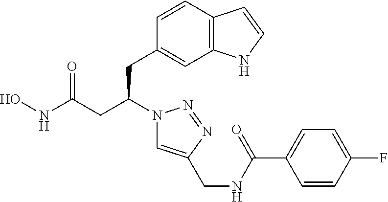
C12=C(C=CC(CC(CC(NO)=O)N3C=C(CNC(C4=CC=C(F)C=C4)=O)N=N3)=C1)C=CN2
